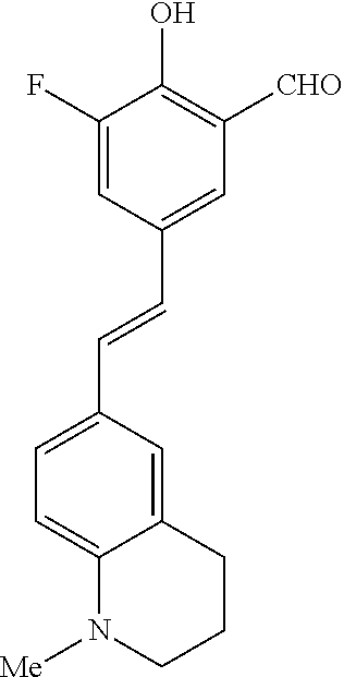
C1=C(C=CC2=CC([CHO])=C(O)C(F)=C2)C=C2C(=C1)N([Me])CCC2
